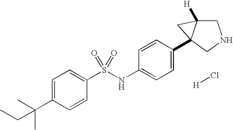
[H]Cl.C1=C(C(C)(C)CC)C=CC(S(NC2=CC=C(C34C([H])(CNC3)C4)C=C2)(=O)=O)=C1
